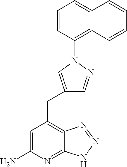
C1=C(N)N=C2C(=C1CC1=CN(C3=C4C(=CC=C3)C=CC=C4)N=C1)N=NN2
